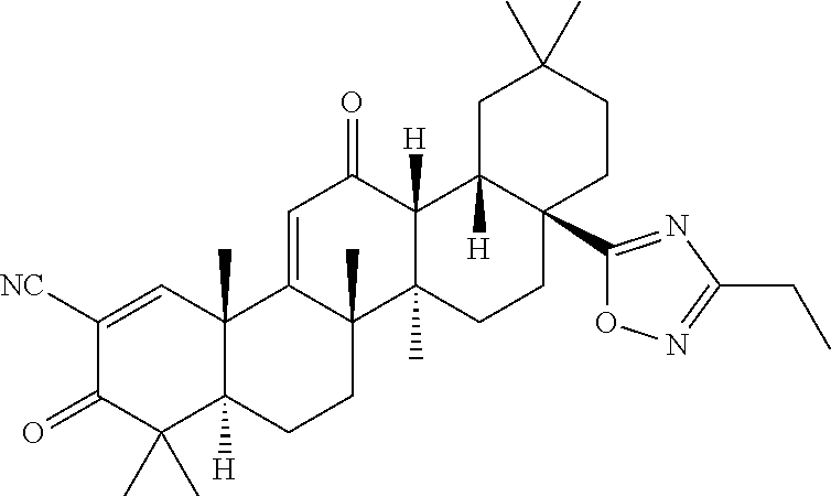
C12(C)C([H])(CCC3(C)C1=CC(=O)C1([H])C3(C)CCC3(C4=NC(CC)=NO4)C1([H])CC(C)(C)CC3)C(C)(C)C(=O)C([NC])=C2
